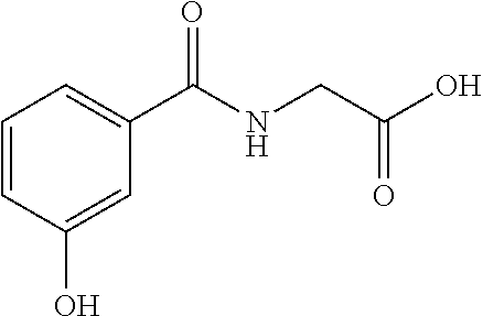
C1=CC(O)=CC(C(NCC(O)=O)=O)=C1
